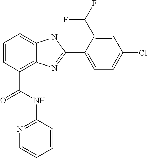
C1=CC(C(NC2=NC=CC=C2)=O)=C2C(=C1)NC(C1=CC=C(Cl)C=C1C(F)F)=N2
